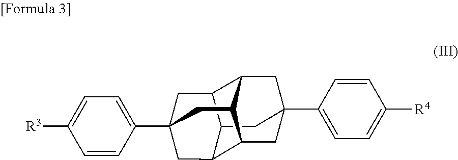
C12C3C4CC(C5=CC=C([R4])C=C5)(C1)CC1C2CC(C2=CC=C([R3])C=C2)(CC41)C3
